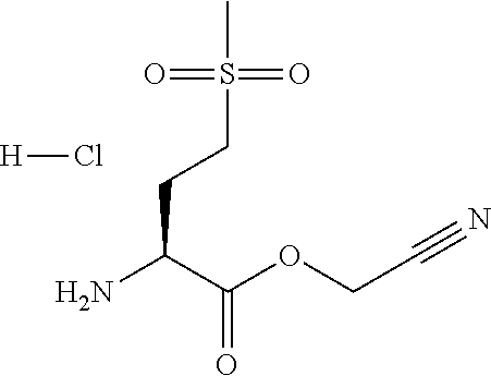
NC(C(OCC#N)=O)CCS(C)(=O)=O.[H]Cl
